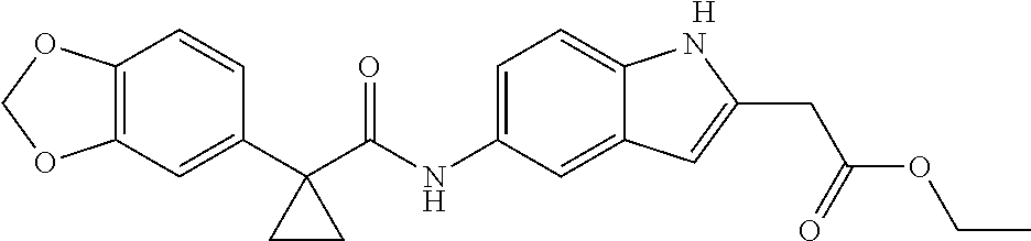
C1(C2(C(NC3=CC=C4C(=C3)C=C(CC(OCC)=O)N4)=O)CC2)=CC2=C(C=C1)OCO2.[H]
